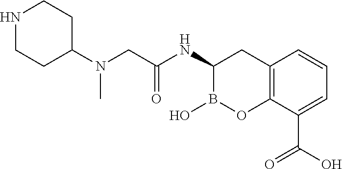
C12=C(C(C(O)=O)=CC=C1)OB(O)C(NC(CN(C1CCNCC1)C)=O)C2
